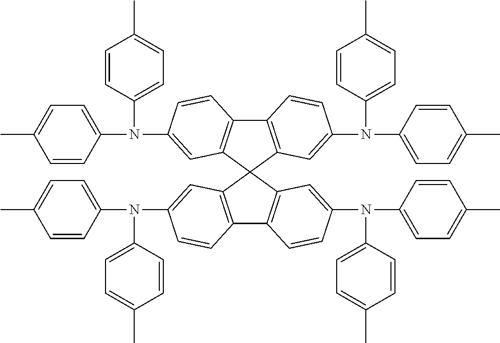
C1=CC(C)=CC=C1N(C1=CC=C(C)C=C1)C1=CC2=C(C=C1)C1=C(C23C2=C(C4=C3C=C(N(C3=CC=C(C)C=C3)C3=CC=C(C)C=C3)C=C4)C=CC(N(C3=CC=C(C)C=C3)C3=CC=C(C)C=C3)=C2)C=C(N(C2=CC=C(C)C=C2)C2=CC=C(C)C=C2)C=C1
